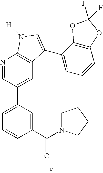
C1(C(N2CCCC2)=O)=CC(C2=CC3=C(N=C2)N([H])C=C3C2=CC=CC3=C2OC(F)(F)O3)=CC=C1
